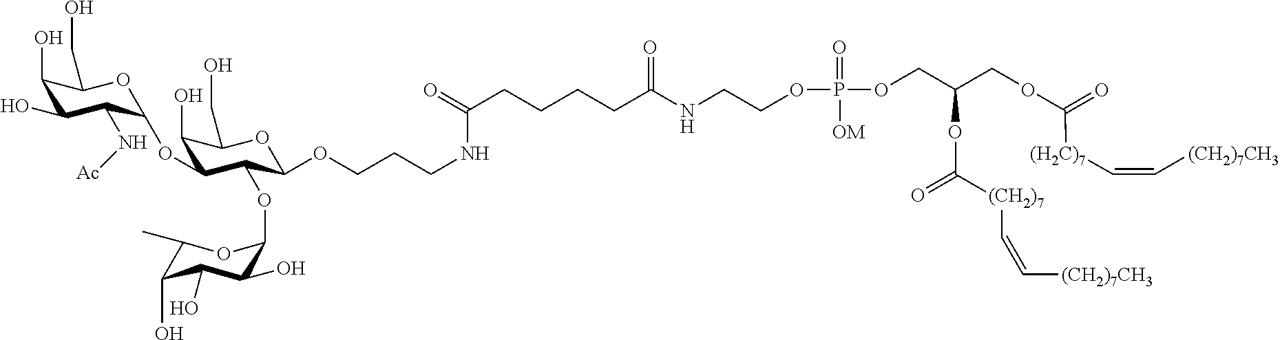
C1(C)C(O)C(O)C(O)C(OC2C(OC3C(N[Ac])C(O)C(O)C(CO)O3)C(O)C(CO)OC2OCCCNC(CCCCC(NCCOP(OCC(COC([(H2C)7]C=C[(CH2)7CH3])=O)OC(=O)[(CH2)7]C=C[(CH2)7CH3])(=O)[OM])=O)=O)O1
